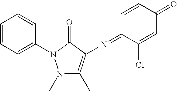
N1(C)C(C)=C(N=C2C(Cl)=CC(=O)C=C2)C(=O)N1C1=CC=CC=C1
